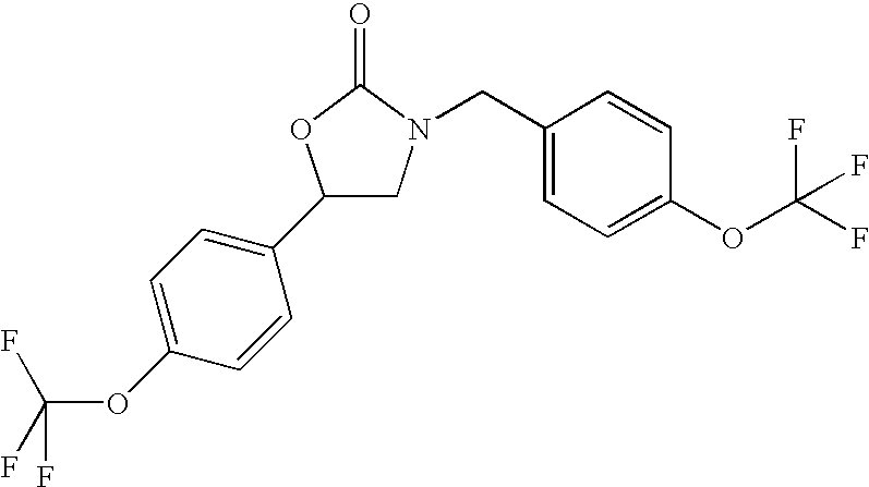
C1=C(OC(F)(F)F)C=CC(C2CN(CC3=CC=C(OC(F)(F)F)C=C3)C(=O)O2)=C1
